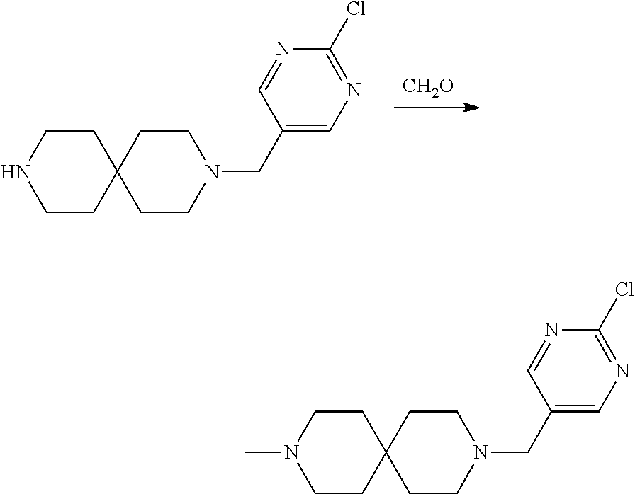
N1(CC2=CN=C(Cl)N=C2)CCC2(CC1)CCNCC2.[CH2O].N1(CC2=CN=C(Cl)N=C2)CCC2(CC1)CCN(C)CC2
